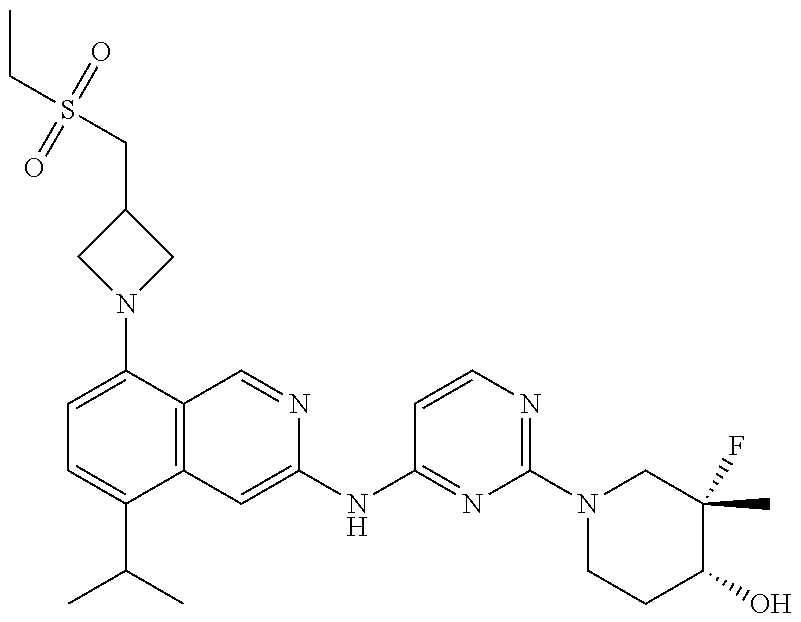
C1=C(N2CC(CS(CC)(=O)=O)C2)C2=C(C(C(C)C)=C1)C=C(NC1=NC(N3CCC(O)C(C)(F)C3)=NC=C1)N=C2
